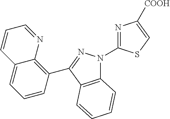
C12=C(C(C3=C4C(=CC=C3)C=CC=N4)=NN1C1=NC([COOH])=CS1)C=CC=C2
